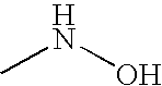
N(O)C
